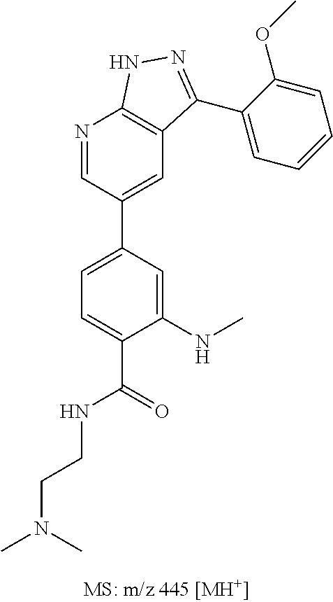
C1=C(NC)C(C(=O)NCCN(C)C)=CC=C1C1=CC2=C(N=C1)NN=C2C1=CC=CC=C1OC
